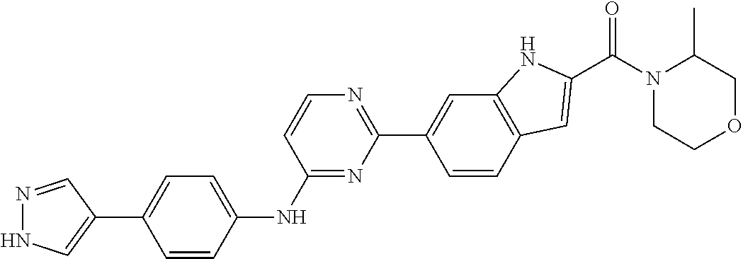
N1=CC(C2=CC=C(NC3=NC(C4=CC5=C(C=C4)C=C(C(N4CCOCC4C)=O)N5)=NC=C3)C=C2)=CN1
